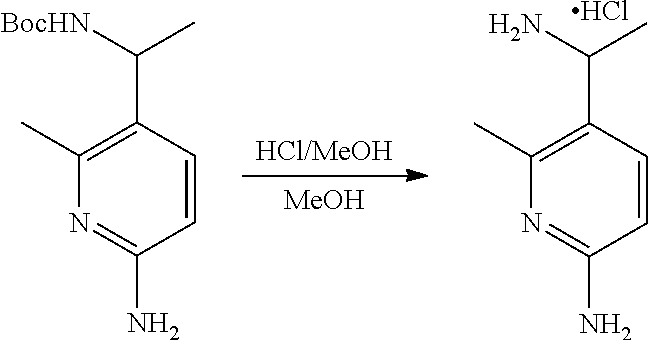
NC1=NC(C)=C(C([BocHN])C)C=C1.NC1=NC(C)=C(C(N)C)C=C1.Cl.[MeOH].[HCl/MeOH]
